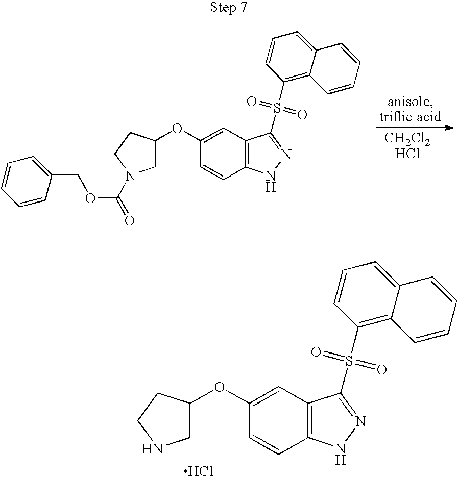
C(OC(N1CC(OC2=CC3=C(C=C2)NN=C3S(C2=C3C(=CC=C2)C=CC=C3)(=O)=O)CC1)=O)C1=CC=CC=C1.Cl.C1C(OC2=CC3=C(C=C2)NN=C3S(C2=C3C(=CC=C2)C=CC=C3)(=O)=O)CCN1
